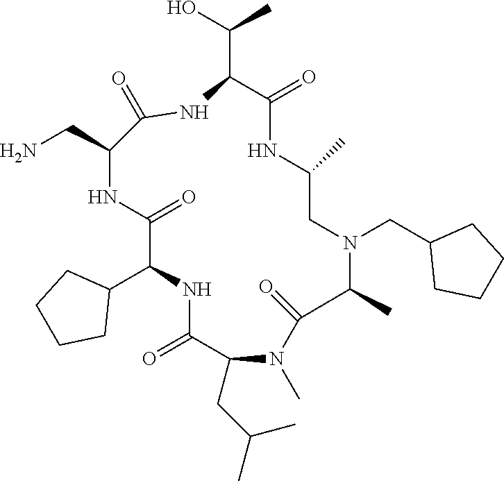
C1(C2NC(=O)C(CC(C)C)N(C)C(=O)C(C)N(CC3CCCC3)CC(C)NC(=O)C(C(O)C)NC(=O)C(CN)NC2=O)CCCC1
